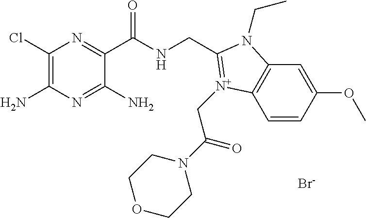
C1(Cl)=C(N)N=C(N)C(C(NCC2=[N+](CC(=O)N3CCOCC3)C3=C(C=C(OC)C=C3)N2CC)=O)=N1.[Br-]
